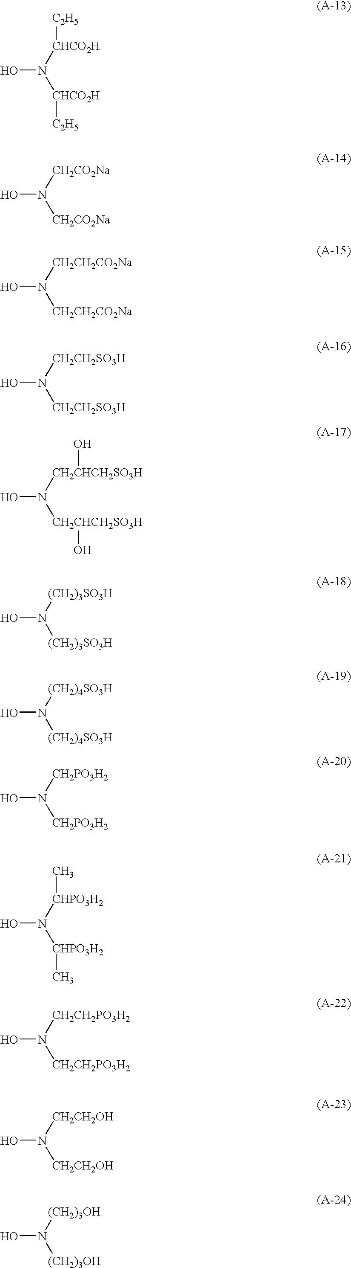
ON([CHCO2H][C2H5])[CHCO2H][C2H5].ON([CH2CO2Na])[CH2CO2Na].ON([CH2CH2CO2Na])[CH2CH2CO2Na].ON([CH2CH2SO3H])[CH2CH2SO3H].ON([CH2CHCH2SO3H]O)[CH2CHCH2SO3H]O.ON([(CH2)3SO3H])[(CH2)3SO3H].ON([CH2PO3H2])[CH2PO3H2].ON([CHPO3H2]C)[CHPO3H2]C.ON([CH2CH2PO3H2])[CH2CH2PO3H2].ON([CH2CH2OH])[CH2CH2OH].ON([(CH2)3OH])[(CH2)3OH].ON([(CH2)4SO3H])[(CH2)4SO3H]
